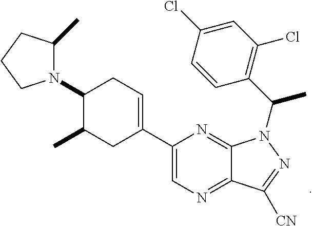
C1(N2C(C)CCC2)C(C)CC(C2=CN=C3C(=N2)N(C(C2=C(Cl)C=C(Cl)C=C2)C)N=C3[CN])=CC1
